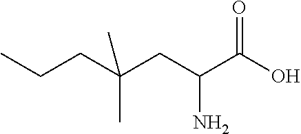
C(CC(CC(N)C(=O)O)(C)C)C
